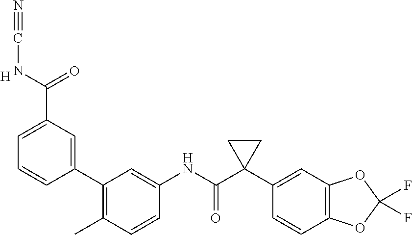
C1=CC(C)=C(C2=CC(C(NC#N)=O)=CC=C2)C=C1NC(C1(C2=CC3=C(C=C2)OC(F)(F)O3)CC1)=O.[H]
